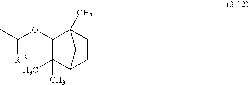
O(C(C)[R13])C1C(C)(C)C2CCC1(C)C2
